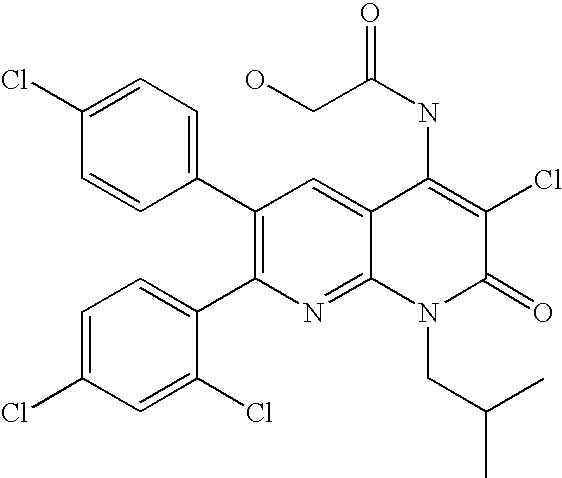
C1(Cl)=CC=C(C2=C(C3=CC=C(Cl)C=C3Cl)N=C3C(=C2)C(NC(=O)CO)=C(Cl)C(=O)N3CC(C)C)C=C1
